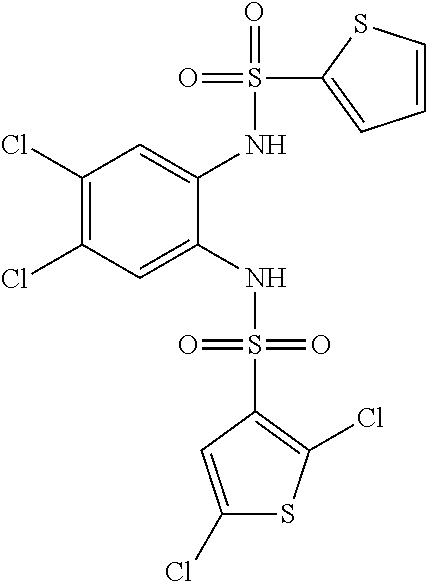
C1(Cl)=C(Cl)C=C(NS(=O)(=O)C2=C(Cl)SC(Cl)=C2)C(NS(=O)(C2=CC=CS2)=O)=C1
